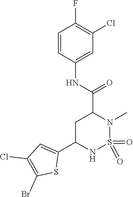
C1=CC(NC(=O)C2CC(C3=CC(Cl)=C(Br)S3)NS(=O)(=O)N2C)=CC(Cl)=C1F
